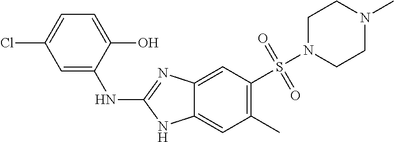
C1=C2C(=CC(C)=C1S(N1CCN(C)CC1)(=O)=O)NC(NC1=CC(Cl)=CC=C1O)=N2
